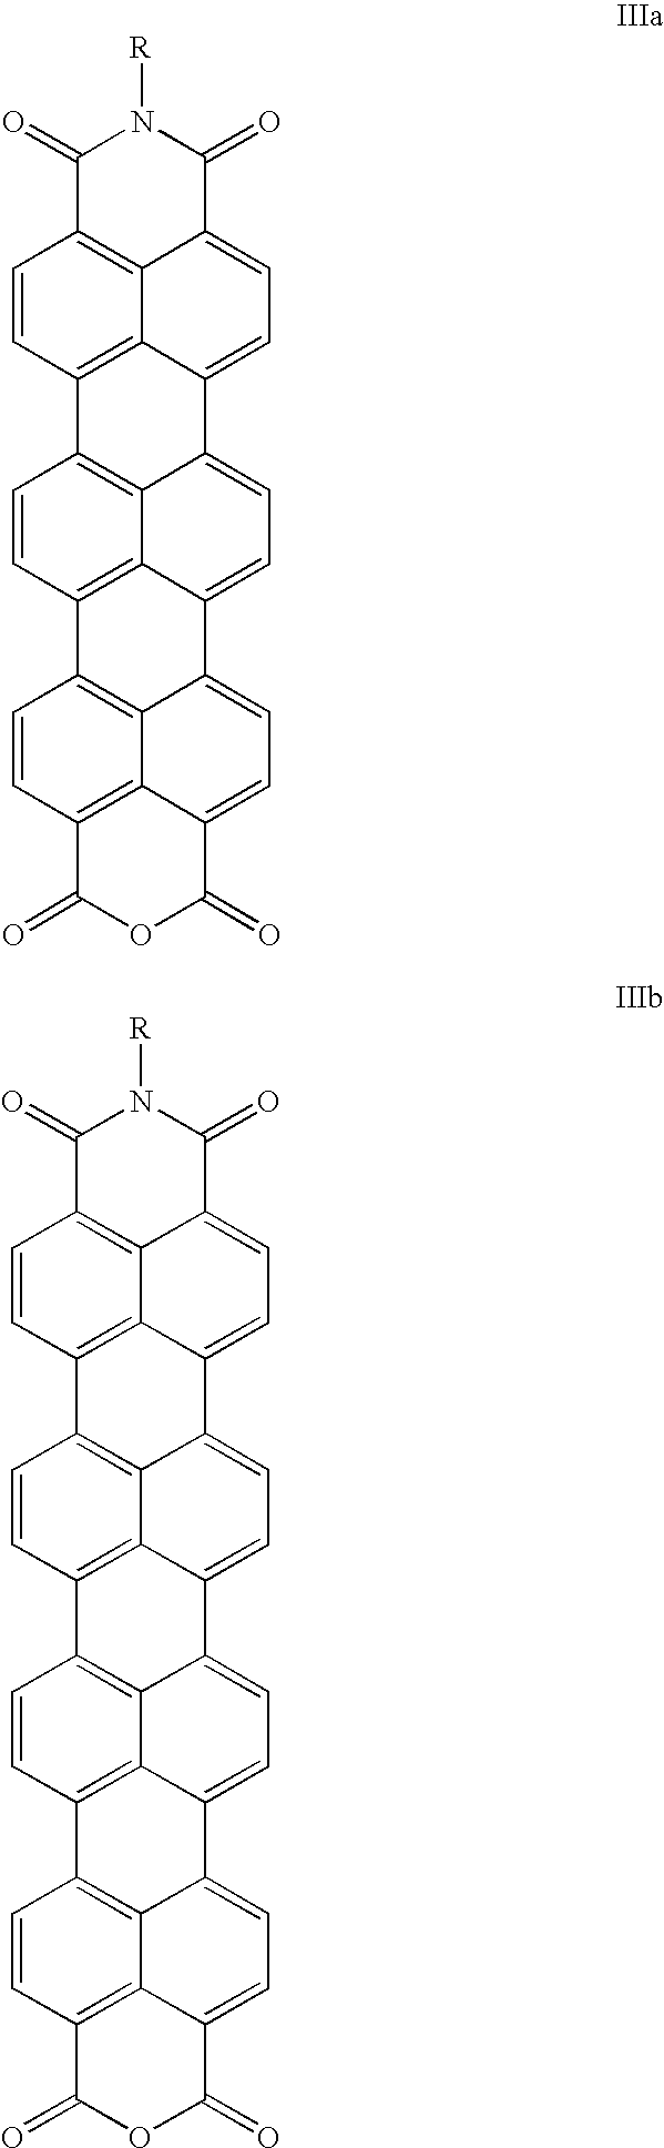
C1(=O)C2=C3C(=CC=C4C3=C(C=C2)C2=C3C4=CC=C4C3=C(C=C2)C2=C3C4=CC=C4C3=C(C=C2)C(=O)OC4=O)C(=O)N1[R].C1(=O)C2=C3C(=CC=C4C3=C(C=C2)C2=C3C4=CC=C4C3=C(C=C2)C2=C3C4=CC=C4C3=C(C=C2)C2=C3C4=CC=C4C3=C(C=C2)C(=O)OC4=O)C(=O)N1[R]
